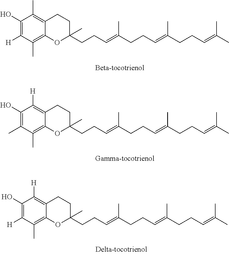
C1(O)=C([H])C(C)=C2C(=C1C)CCC(CCC=C(CCC=C(CCC=C(C)C)C)C)(C)O2.C1(O)=C(C)C(C)=C2C(=C1[H])CCC(CCC=C(CCC=C(CCC=C(C)C)C)C)(C)O2.C1(O)=C([H])C(C)=C2C(=C1[H])CCC(CCC=C(CCC=C(CCC=C(C)C)C)C)(C)O2
